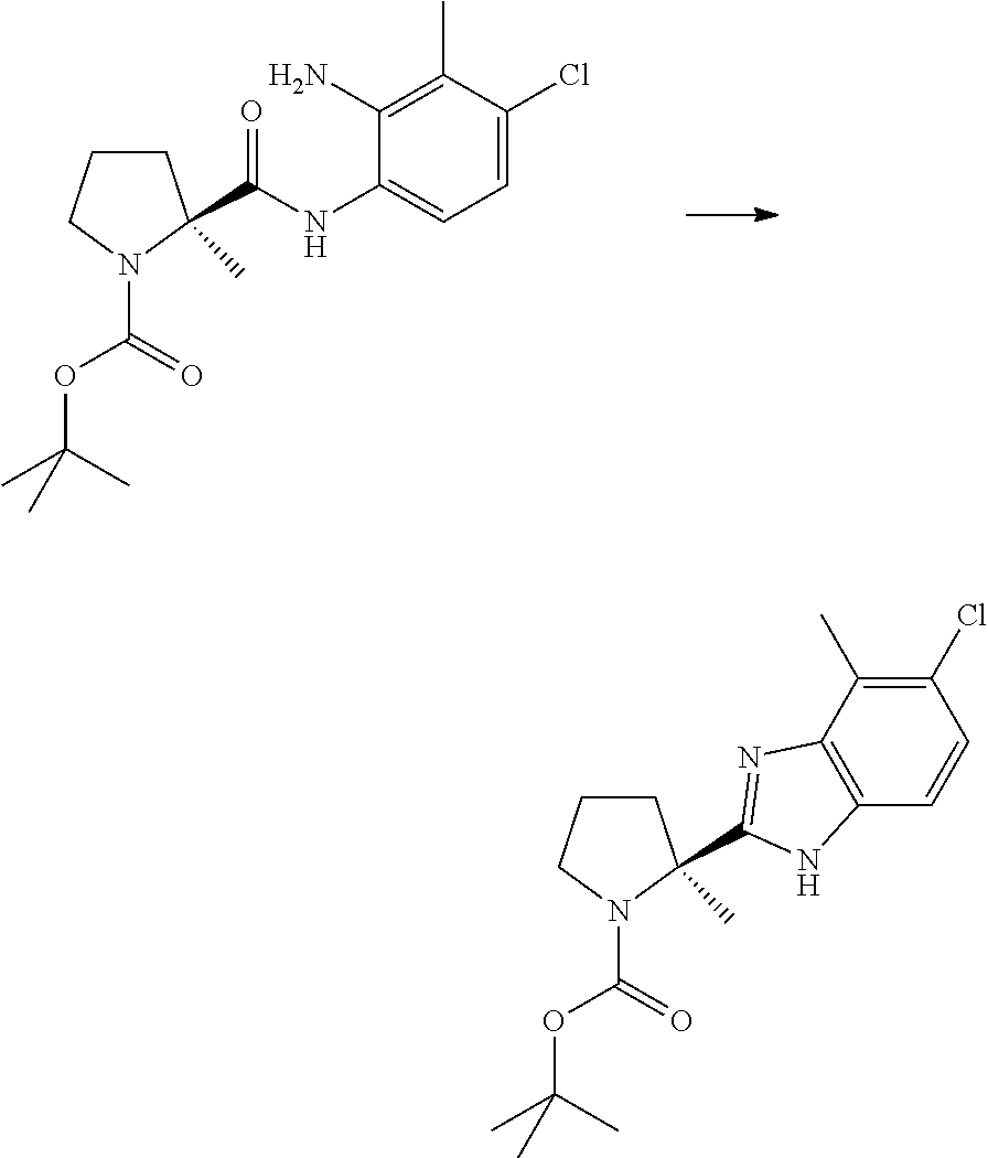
C1CCN(C(OC(C)(C)C)=O)C1(C(=O)NC1=CC=C(Cl)C(C)=C1N)C.C1CCN(C(OC(C)(C)C)=O)C1(C)C1=NC2=C(C=CC(Cl)=C2C)N1
